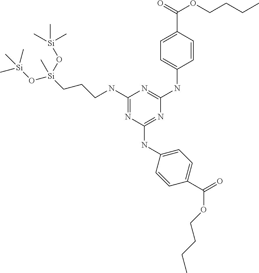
C1(NCCC[Si](O[Si](C)(C)C)(O[Si](C)(C)C)C)=NC(NC2=CC=C(C(=O)OCCCC)C=C2)=NC(NC2=CC=C(C(=O)OCCCC)C=C2)=N1
